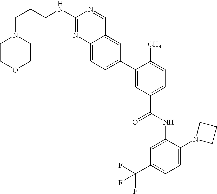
C12=CC=C(C3=CC(C(NC4=CC(C(F)(F)F)=CC=C4N4CCC4)=O)=CC=C3C)C=C1C=NC(NCCCN1CCOCC1)=N2
